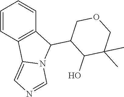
C1=CC2=C(C=C1)C(C1C(O)C(C)(C)COC1)N1C2=CN=C1
